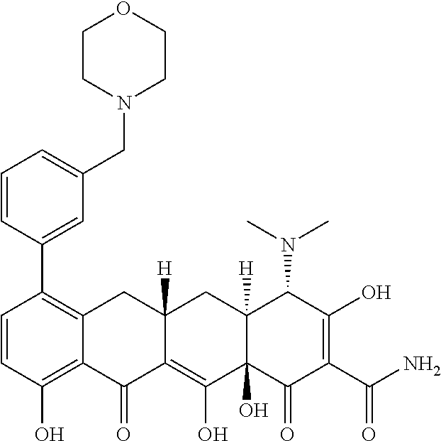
C1=CC(O)=C2C(=C1C1=CC(CN3CCOCC3)=CC=C1)CC1([H])C(=C(O)C3(O)C([H])(C1)C(N(C)C)C(O)=C(C(N)=O)C3=O)C2=O
